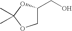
C1C(CO)OC(C)(C)O1
